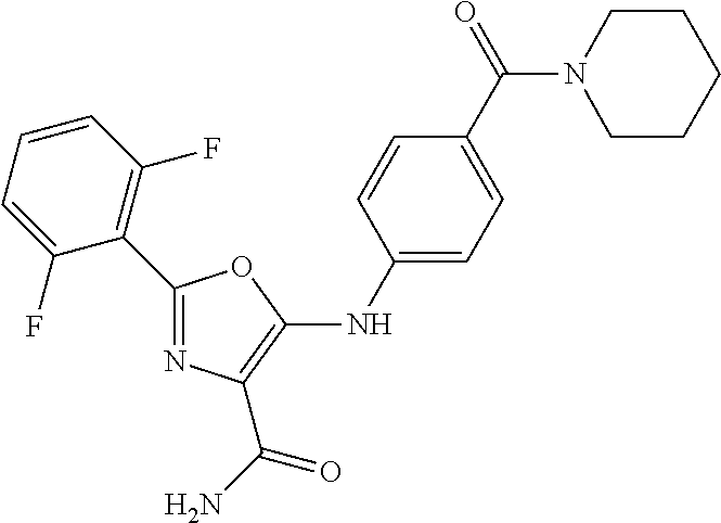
C1(C2=C(F)C=CC=C2F)=NC(C(N)=O)=C(NC2=CC=C(C(=O)N3CCCCC3)C=C2)O1
